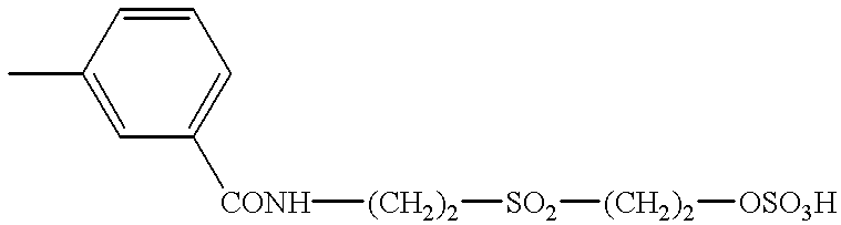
C1=CC(C)=CC([CONH][(CH2)2][SO2][(CH2)2][OSO3H])=C1
